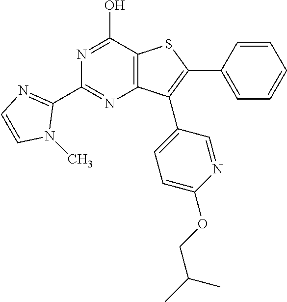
N1=C(O)C2=C(N=C1C1=NC=CN1C)C(C1=CC=C(OCC(C)C)N=C1)=C(C1=CC=CC=C1)S2
